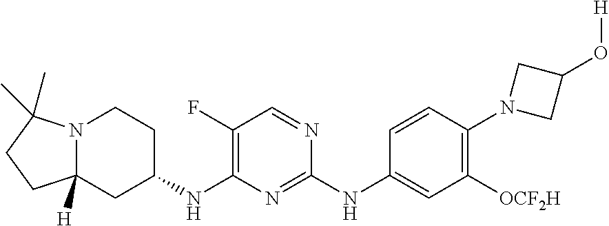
C12([H])N(C(C)(C)CC1)CCC(NC1=C(F)C=NC(NC3=CC([OCF2H])=C(N4CC(O[H])C4)C=C3)=N1)C2
